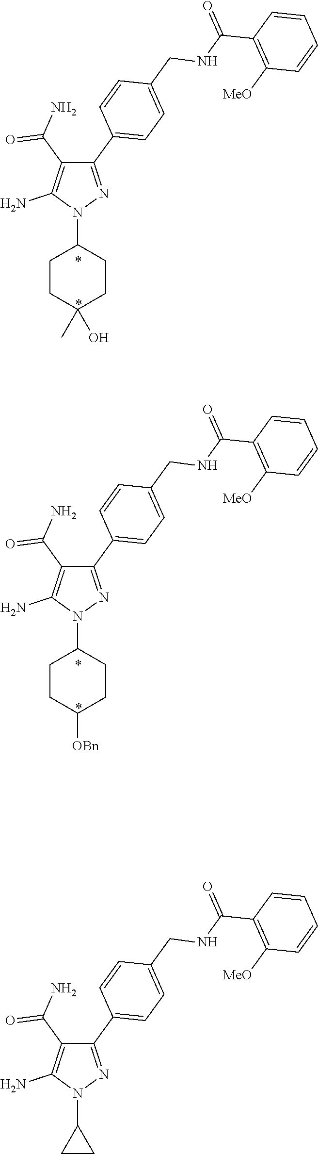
N1(C2CCC(C)(O)CC2)N=C(C2=CC=C(CNC(C3=C([MeO])C=CC=C3)=O)C=C2)C(C(N)=O)=C1N.N1(C2CCC([OBn])CC2)N=C(C2=CC=C(CNC(C3=C([MeO])C=CC=C3)=O)C=C2)C(C(N)=O)=C1N.N1(C2CC2)N=C(C2=CC=C(CNC(C3=C([MeO])C=CC=C3)=O)C=C2)C(C(N)=O)=C1N
